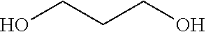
OCCCO
